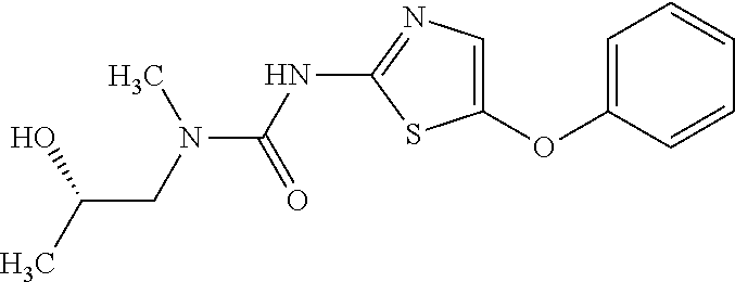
C1=C(OC2=CN=C(NC(=O)N(CC(C)O)C)S2)C=CC=C1
